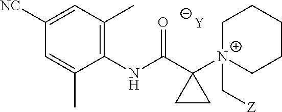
[Y].C1=C(C)C(NC(C2([N+]3(C[Z])CCCCC3)CC2)=O)=C(C)C=C1[NC]
